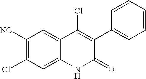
C1([NC])=C(Cl)C=C2C(=C1)C(Cl)=C(C1=CC=CC=C1)C(=O)N2
